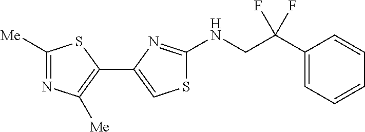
C1([Me])=NC([Me])=C(C2=CSC(NCC(C3=CC=CC=C3)(F)F)=N2)S1
